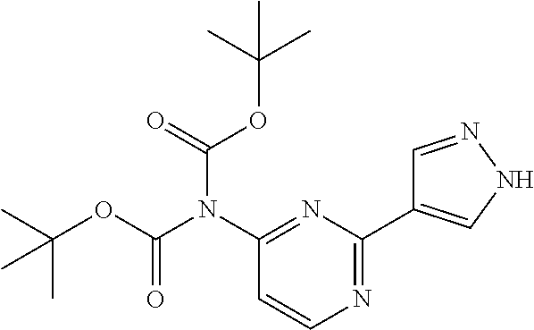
CC(OC(N(C1=NC(C2=CNN=C2)=NC=C1)C(=O)OC(C)(C)C)=O)(C)C
